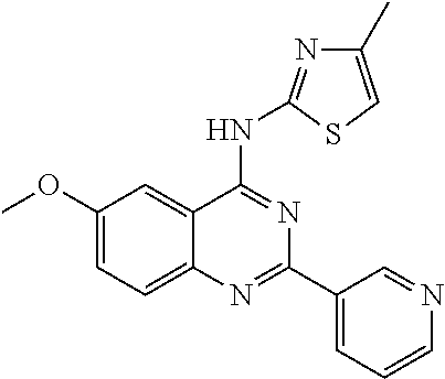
C1(OC)=CC=C2C(=C1)C(NC1=NC(C)=CS1)=NC(C1=CC=CN=C1)=N2
